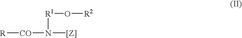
[R][CO]N([[Z]])[R1]O[R2]
